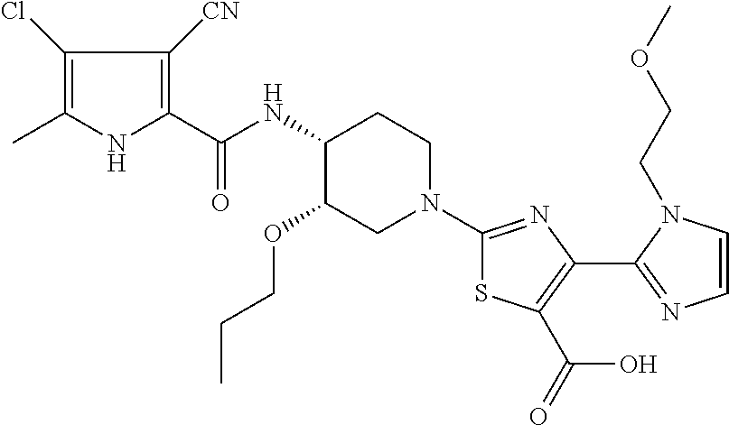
C1(Cl)=C(C)NC(C(NC2C(OCCC)CN(C3=NC(C4=NC=CN4CCOC)=C(C(O)=O)S3)CC2)=O)=C1[CN]
